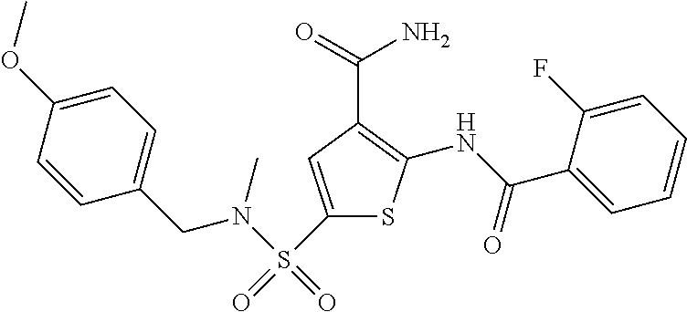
S1C(NC(C2=CC=CC=C2F)=O)=C(C(=O)N)C=C1S(N(CC1=CC=C(OC)C=C1)C)(=O)=O
